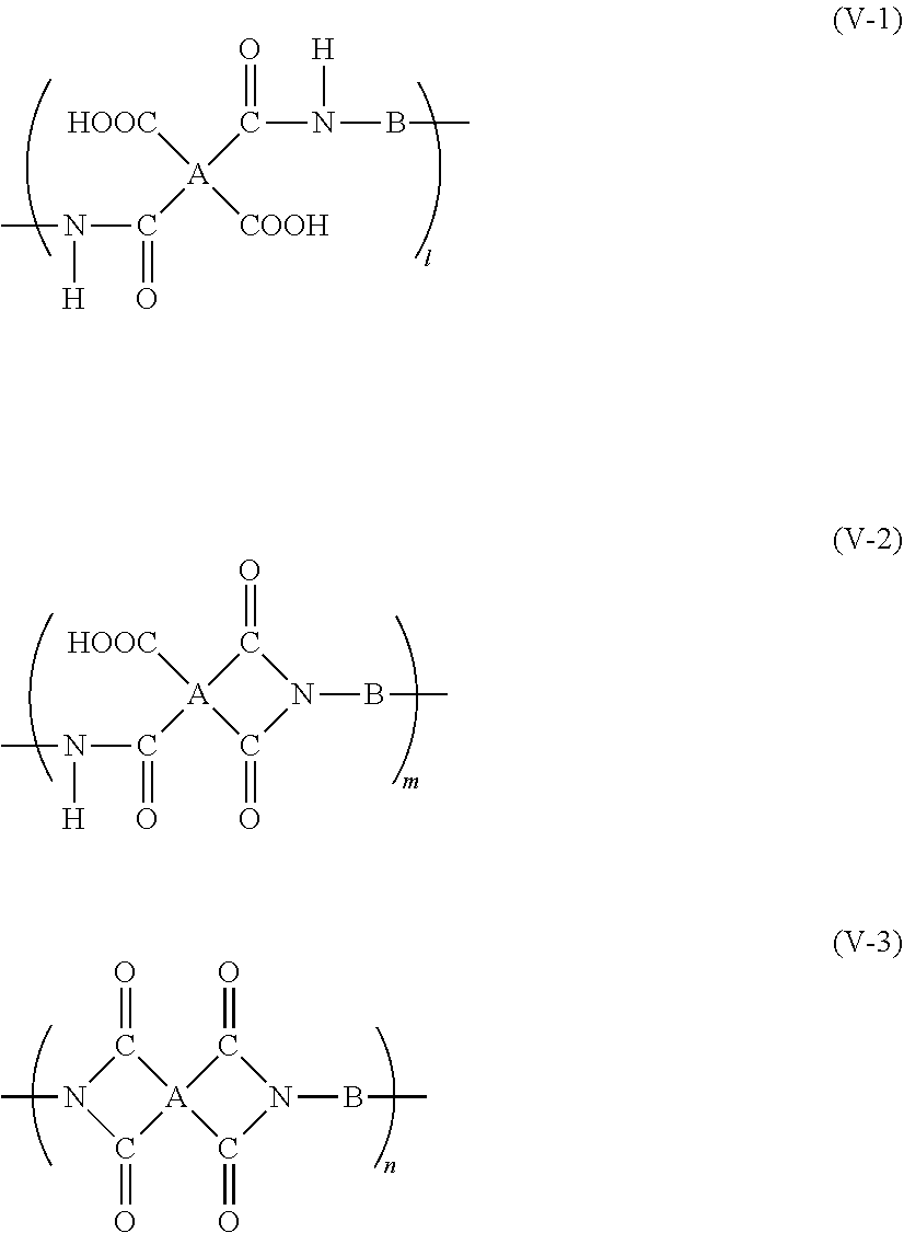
CN(C(=O)[A]([COOH])([HOOC])C(=O)N([H])BC)[H].CN(C(=O)[A]1([HOOC])C(=O)N(BC)C1=O)[H].C1(=O)N(C)C(=O)[A]12C(=O)N(BC)C2=O
